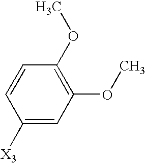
C1([X3])=CC(OC)=C(OC)C=C1
